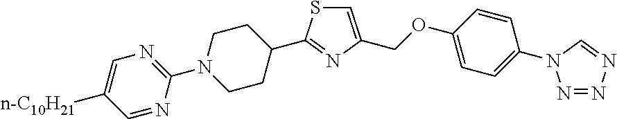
C1=C([n-C10H21])C=NC(N2CCC(C3=NC(COC4=CC=C(N5N=NN=C5)C=C4)=CS3)CC2)=N1
